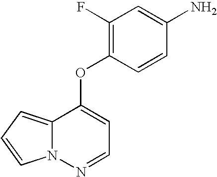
O(C1=CC=NN2C1=CC=C2)C1=C(F)C=C(N)C=C1
